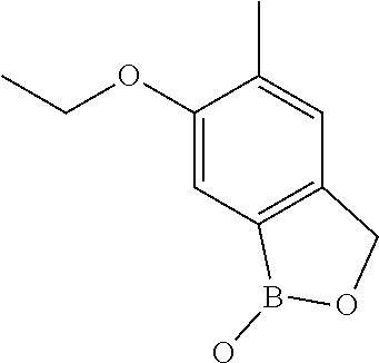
CCOC1=CC2=C(C=C1C)COB2O
